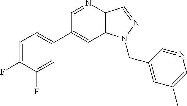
C1(C2=CC=C(F)C(F)=C2)=CC2=C(C=NN2CC2=CC(C)=CN=C2)N=C1
